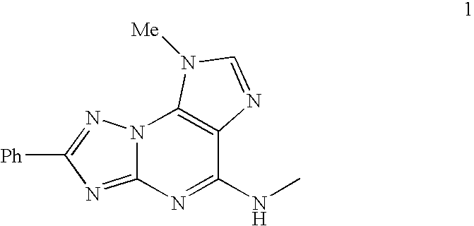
N12C(=NC([Ph])=N1)N=C(NC)C1=C2N([Me])C=N1
